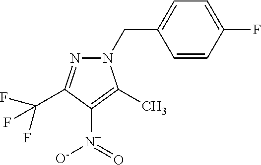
C1=C(CN2N=C(C(F)(F)F)C([N+](=O)[O-])=C2C)C=CC(F)=C1
